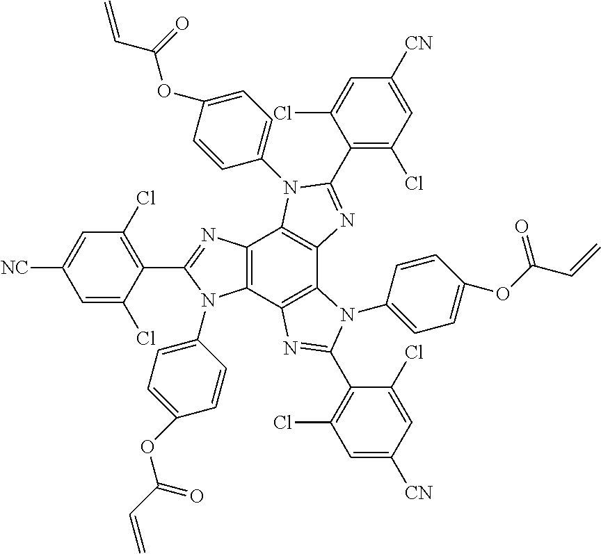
C12=C(C3=C(C4=C1N(C1=CC=C(OC(C=C)=O)C=C1)C(C1=C(Cl)C=C([CN])C=C1Cl)=N4)N(C1=CC=C(OC(=O)C=C)C=C1)C(C1=C(Cl)C=C([CN])C=C1Cl)=N3)N(C1=CC=C(OC(C=C)=O)C=C1)C(C1=C(Cl)C=C([NC])C=C1Cl)=N2
